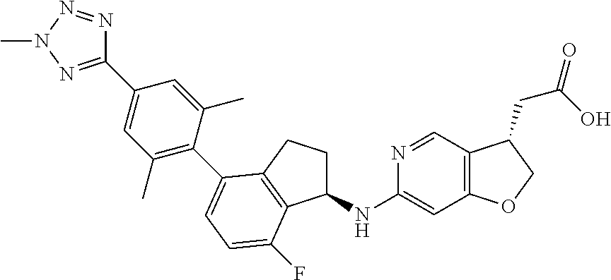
C1(NC2=CC3=C(C=N2)C(CC(=O)O)CO3)CCC2=C1C(F)=CC=C2C1=C(C)C=C(C2=NN(C)N=N2)C=C1C
